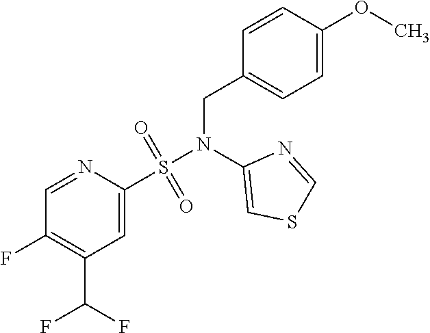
C1=NC(S(N(C2=CSC=N2)CC2=CC=C(OC)C=C2)(=O)=O)=CC(C(F)F)=C1F
